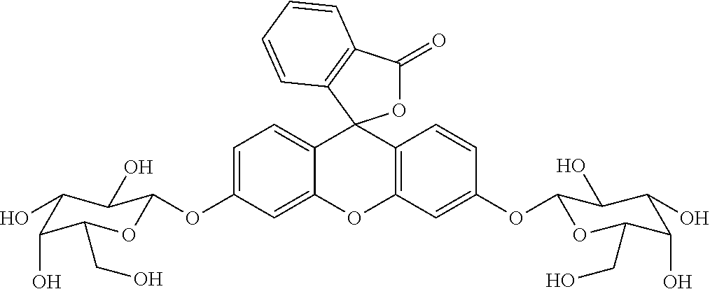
C12=CC=C(OC3OC(CO)C(O)C(O)C3O)C=C1OC1=C(C=CC(OC3OC(CO)C(O)C(O)C3O)=C1)C21OC(=O)C2=C1C=CC=C2
